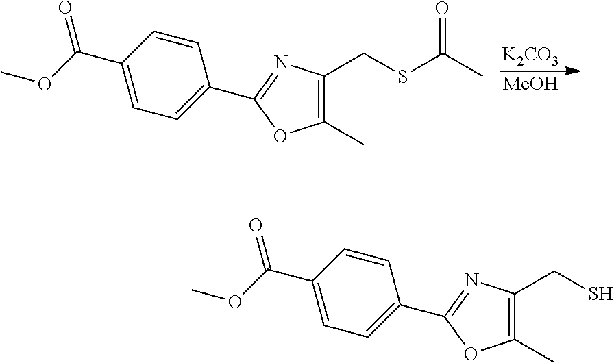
[K2CO3].[MeOH].C1(C)=C(CSC(C)=O)N=C(C2=CC=C(C(OC)=O)C=C2)O1.C1(C)=C(CS)N=C(C2=CC=C(C(OC)=O)C=C2)O1
